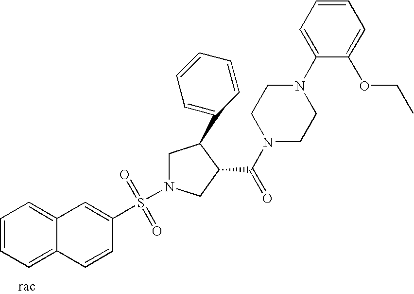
C1N(S(=O)(=O)C2=CC3=CC=CC=C3C=C2)CC(C(N2CCN(C3=CC=CC=C3OCC)CC2)=O)C1C1=CC=CC=C1
